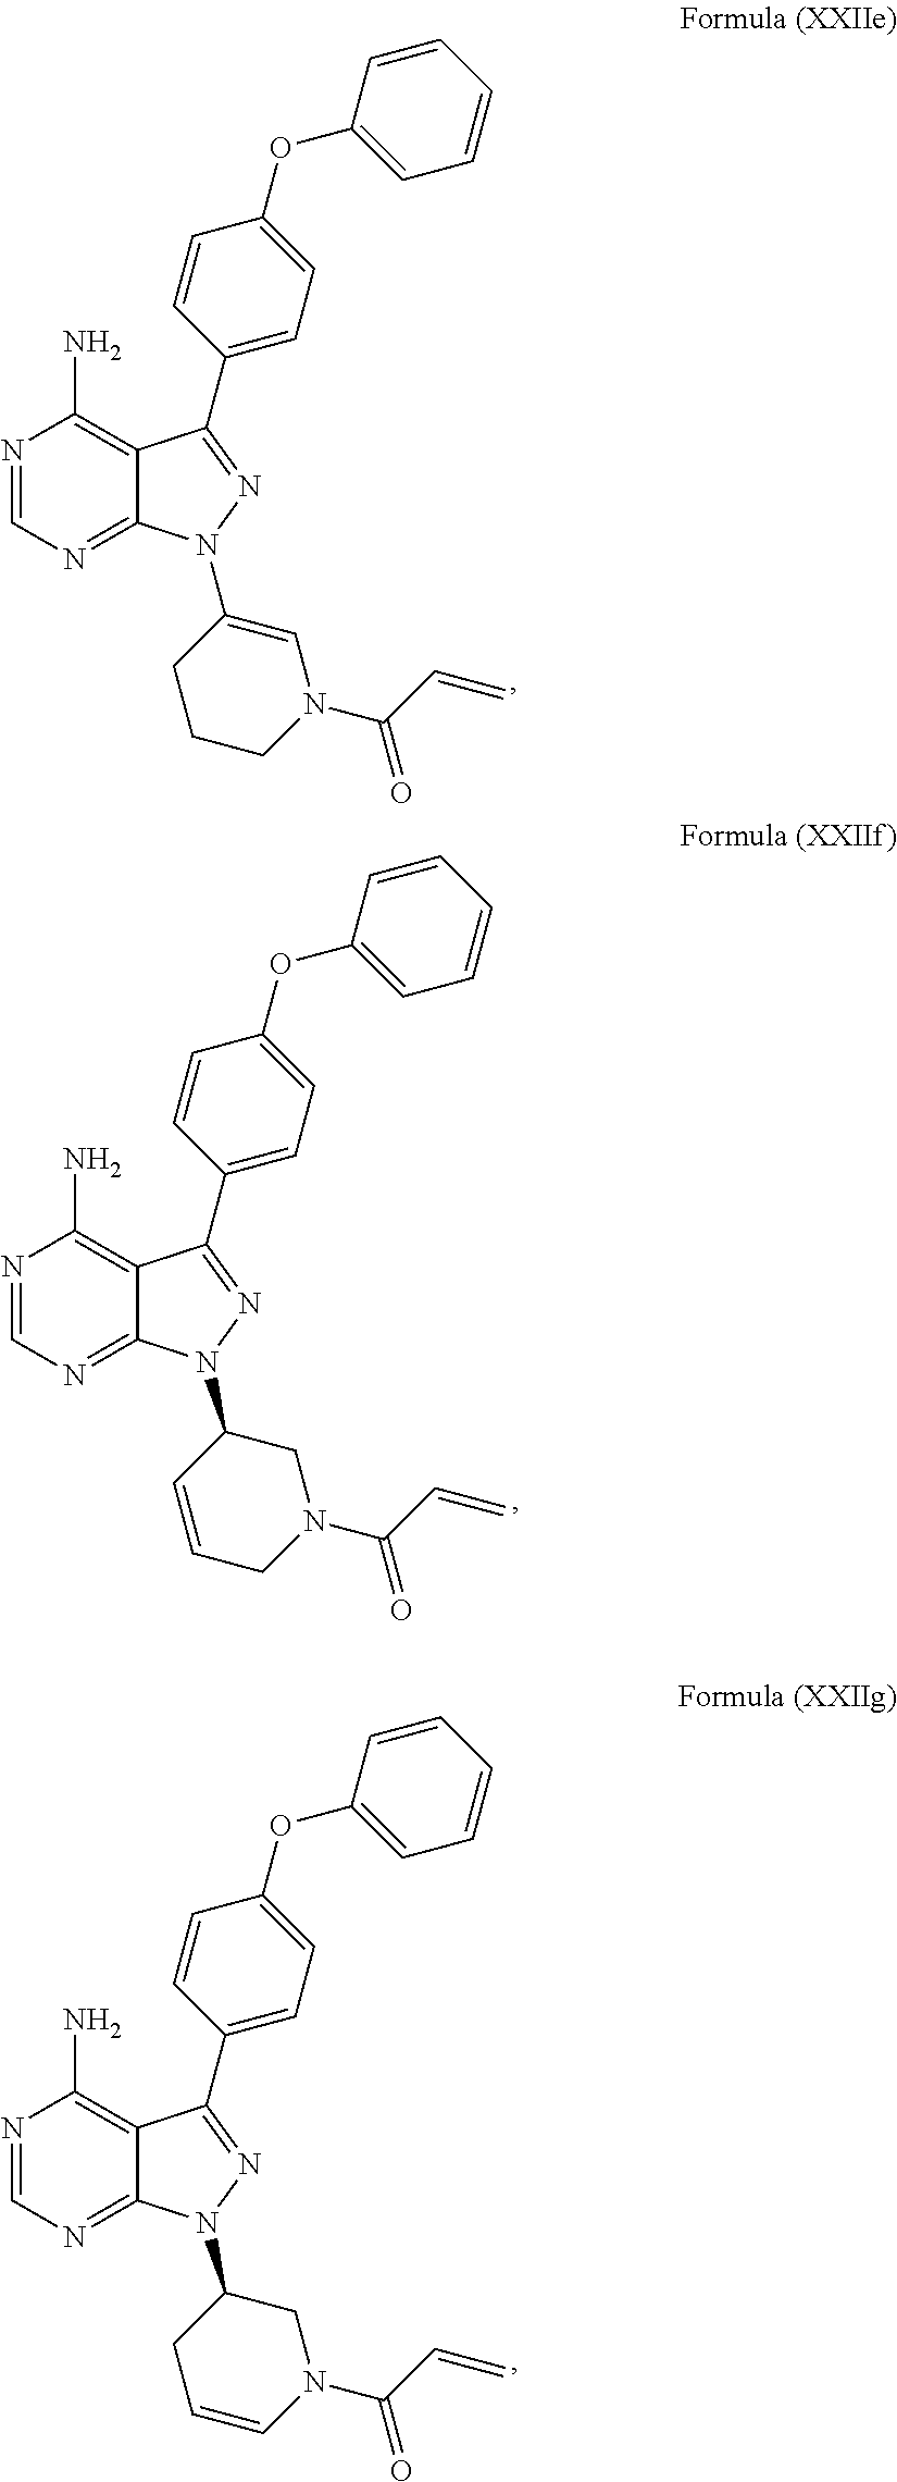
N1=CN=C2C(=C1N)C(C1=CC=C(OC3=CC=CC=C3)C=C1)=NN2C1=CN(C(C=C)=O)CCC1.N1=CN=C2C(=C1N)C(C1=CC=C(OC3=CC=CC=C3)C=C1)=NN2C1CN(C(C=C)=O)CC=C1.N1=CN=C2C(=C1N)C(C1=CC=C(OC3=CC=CC=C3)C=C1)=NN2C1CN(C(C=C)=O)C=CC1
